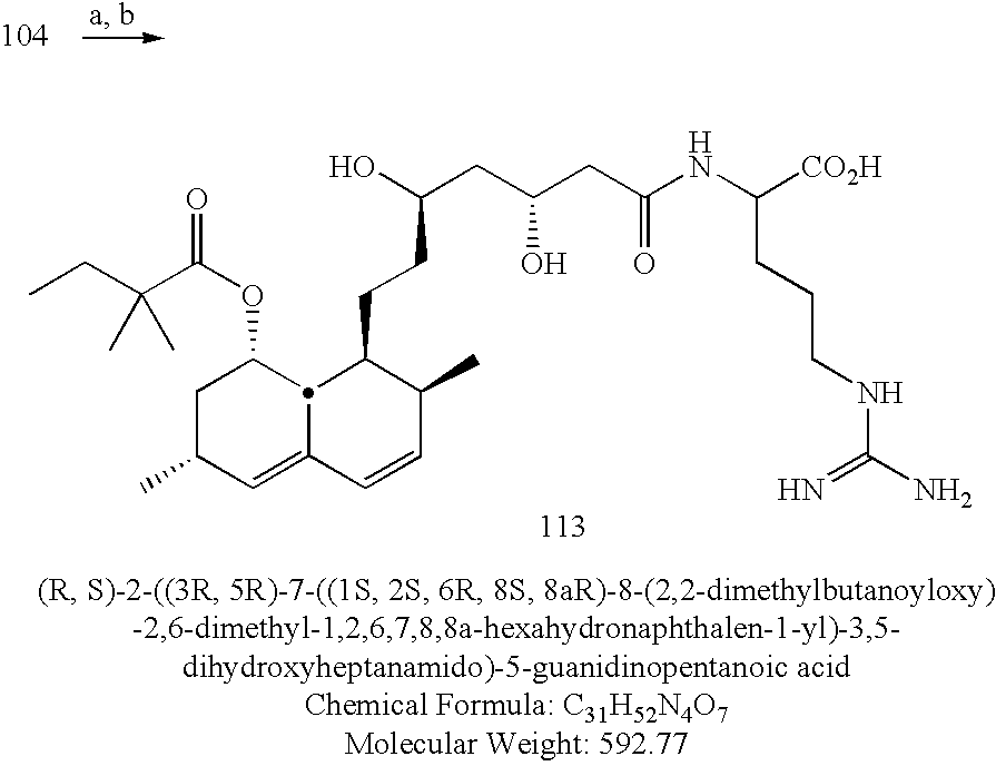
C1C(C)C=C2C(C1OC(C(CC)(C)C)=O)C(CCC(O)CC(CC(NC([CO2H])CCCNC(N)=N)=O)O)C(C)C=C2
